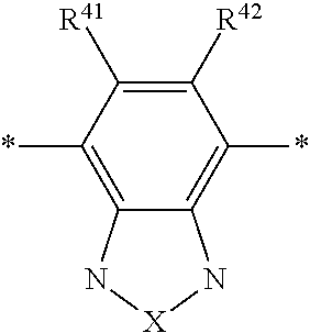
C1(*)=C2C(=C(*)C([R41])=C1[R42])N[X]N2
